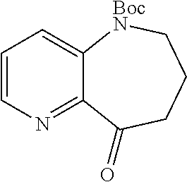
C1=CN=C2C(=C1)[BocN]CCCC2=O
